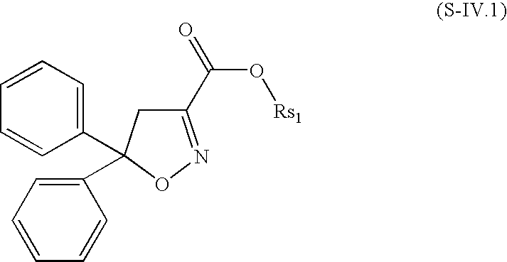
C1(C(=O)O[Rs1])=NOC(C2=CC=CC=C2)(C2=CC=CC=C2)C1
